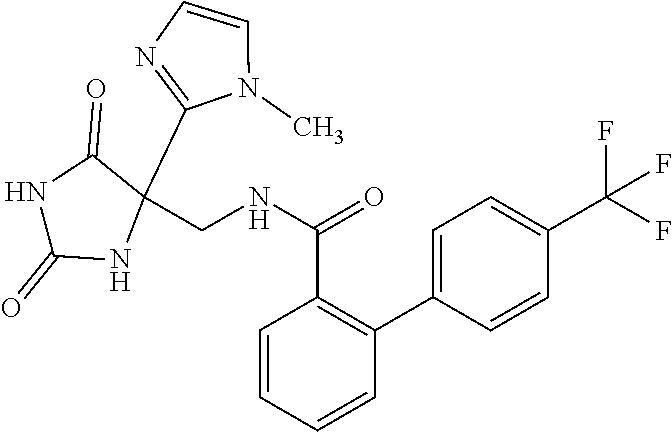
C1(=O)NC(=O)NC1(C1=NC=CN1C)CNC(C1=C(C2=CC=C(C(F)(F)F)C=C2)C=CC=C1)=O
